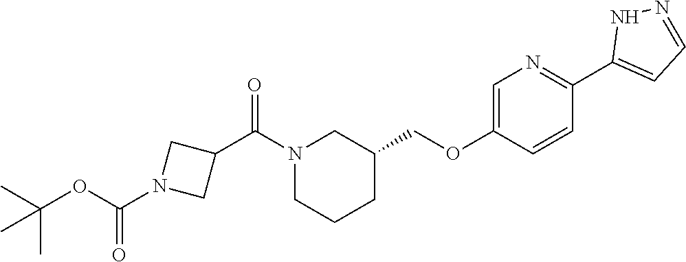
N1(C(C2CN(C(OC(C)(C)C)=O)C2)=O)CCCC(COC2=CN=C(C3=CC=NN3)C=C2)C1
